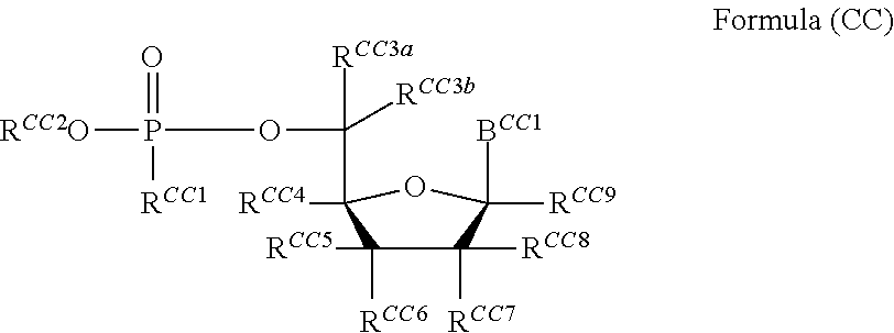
C1([RCC8])([RCC7])C([RCC6])([RCC5])C([RCC4])(C([RCC3a])([RCC3b])OP([RCC2O])(=O)[RCC1])OC1([BCC1])[RCC9]
